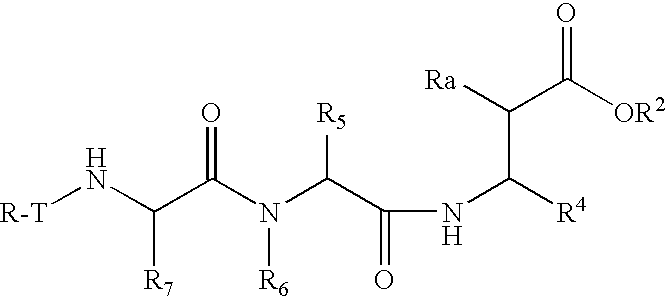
[R-T]NC(C(N(C(C(NC([R4])C([Ra])C([OR2])=O)=O)[R5])[R6])=O)[R7]
